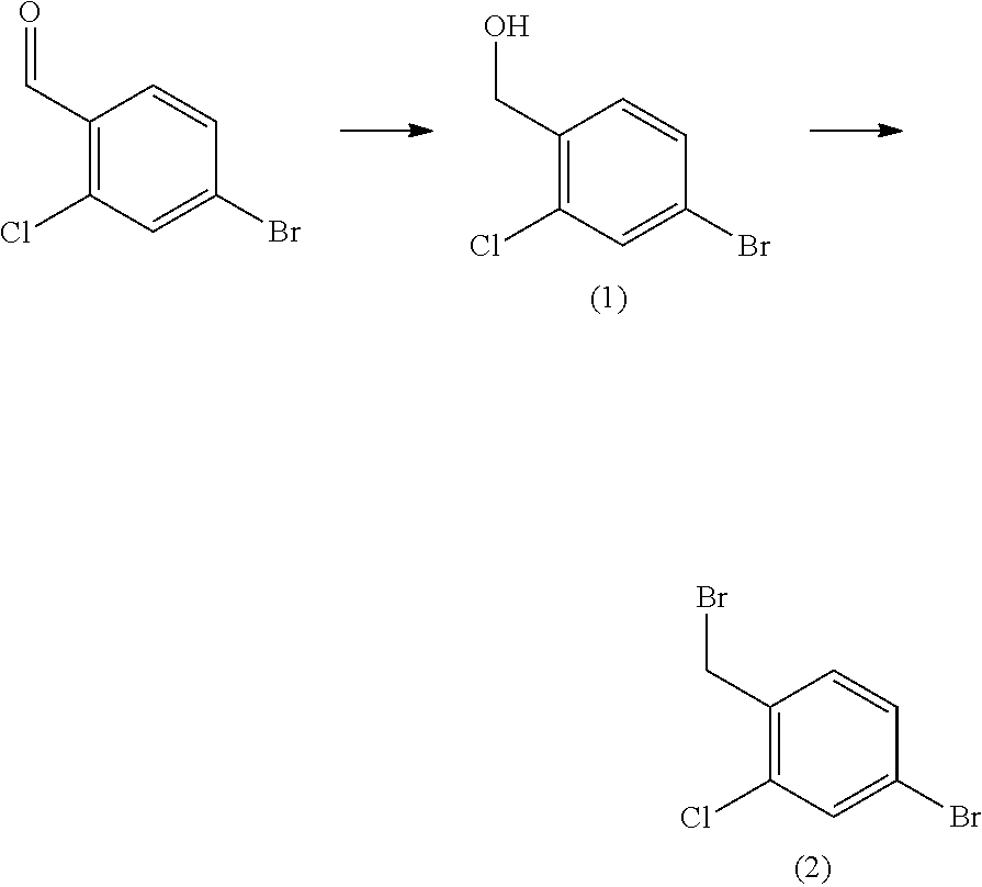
C1(CO)=C(Cl)C=C(Br)C=C1.C1(C=O)=C(Cl)C=C(Br)C=C1.ClC1=C(CBr)C=CC(Br)=C1
